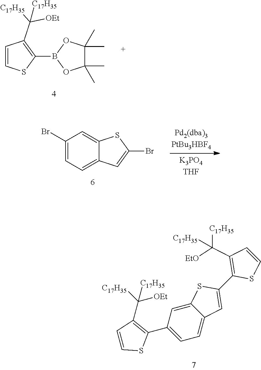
C12=CC(C3=C(C([C17H35])([OEt])[C17H35])C=CS3)=CC=C1C=C(C1=C(C([EtO])([C17H35])[C17H35])C=CS1)S2.C1(C)(C)C(C)(C)OB(C2=C(C([OEt])([C17H35])[C17H35])C=CS2)O1.C1(Br)=CC=C2C(=C1)SC(Br)=C2
